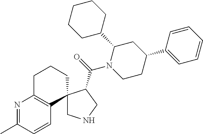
C1CCC(C2CC(C3=CC=CC=C3)CCN2C(=O)C2CNCC23C2=C(N=C(C)C=C2)CCC3)CC1
